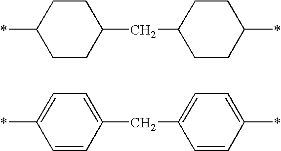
*C1CCC(CC2CCC(*)CC2)CC1.*C1=CC=C(CC2=CC=C(*)C=C2)C=C1
